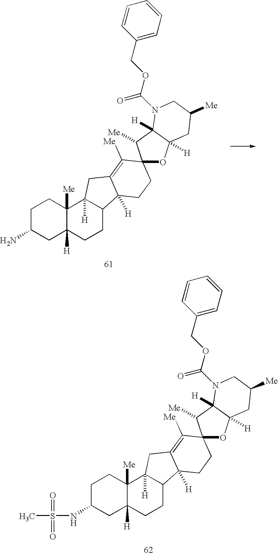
NC1CC2([H])C([Me])(CC1)C1([H])C(CC2)C2([H])C(=C([Me])C3(CC2)OC2([H])C([H])(C3[Me])N(C(OCC3=CC=CC=C3)=O)CC([Me])C2)C1.N(C1CC2([H])C([Me])(CC1)C1([H])C(CC2)C2([H])C(=C([Me])C3(CC2)OC2([H])C([H])(C3[Me])N(C(OCC3=CC=CC=C3)=O)CC([Me])C2)C1)S(C)(=O)=O
